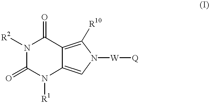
C1(=O)N([R1])C2=CN([W][Q])C([R10])=C2C(=O)N1[R2]
